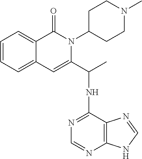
C1=CC=C2C(=C1)C(=O)N(C1CCN(C)CC1)C(C(NC1=NC=NC3=C1N=CN3)C)=C2
